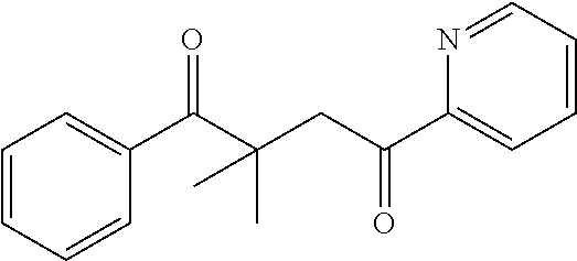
C(=O)(C1=CC=CC=C1)C(CC(C1=CC=CC=N1)=O)(C)C
